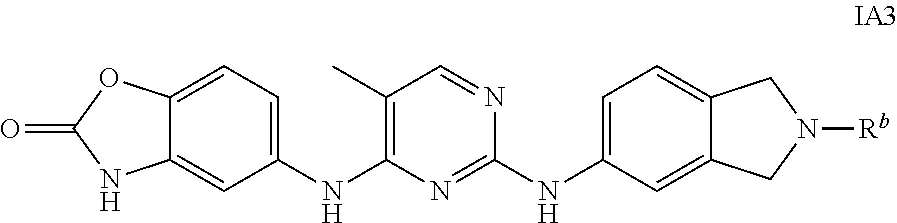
C12=CC(NC3=C(C)C=NC(NC4=CC=C5C(=C4)CN([Rb])C5)=N3)=CC=C1OC(=O)N2
